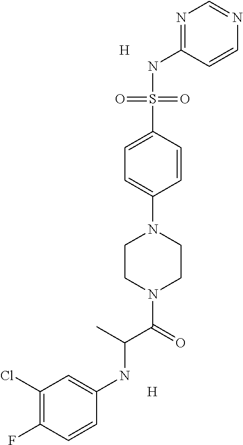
N1=C(NS(C2=CC=C(N3CCN(C(=O)C(C)NC4=CC(Cl)=C(F)C=C4)CC3)C=C2)(=O)=O)C=CN=C1.[H].[H]
